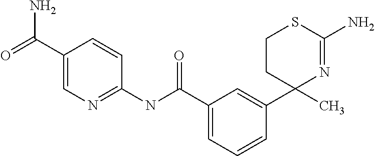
C1CC(C2=CC(C(=O)NC3=NC=C(C(N)=O)C=C3)=CC=C2)(C)N=C(N)S1
